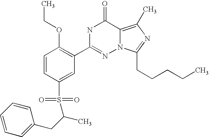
C1=CC(S(=O)(=O)C(CC2=CC=CC=C2)C)=CC(C2=NN3C(=C(C)N=C3CCCCC)C(=O)N2)=C1OCC
